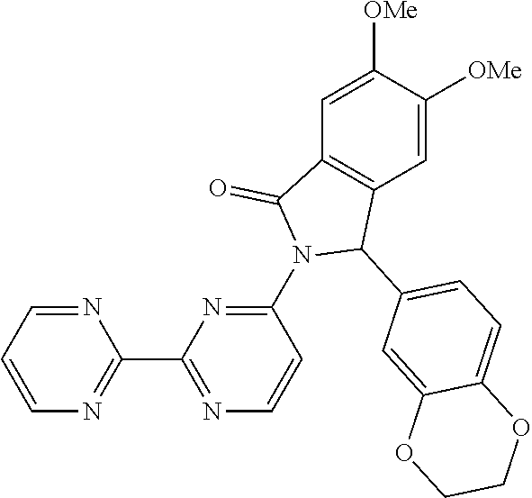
N1=CC=CN=C1C1=NC=CC(N2C(C3=CC=C4C(=C3)OCCO4)C3=C(C2=O)C=C([OMe])C([OMe])=C3)=N1
